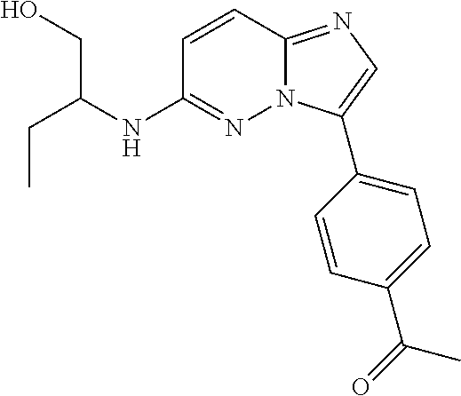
C(C)C(NC1=NN2C(=NC=C2C2=CC=C(C(C)=O)C=C2)C=C1)CO
